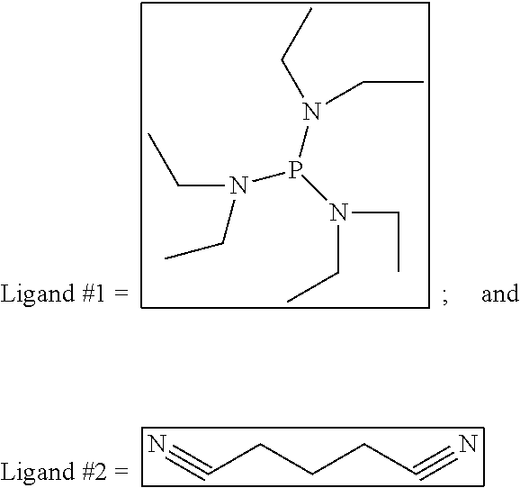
CCN(P(N(CC)CC)N(CC)CC)CC.C(CCCC#N)#N
